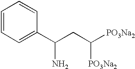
C1(C(CC([PO3Na2])[PO3Na2])N)=CC=CC=C1
